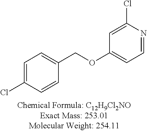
C1=C(Cl)C=CC(COC2=CC=NC(Cl)=C2)=C1
